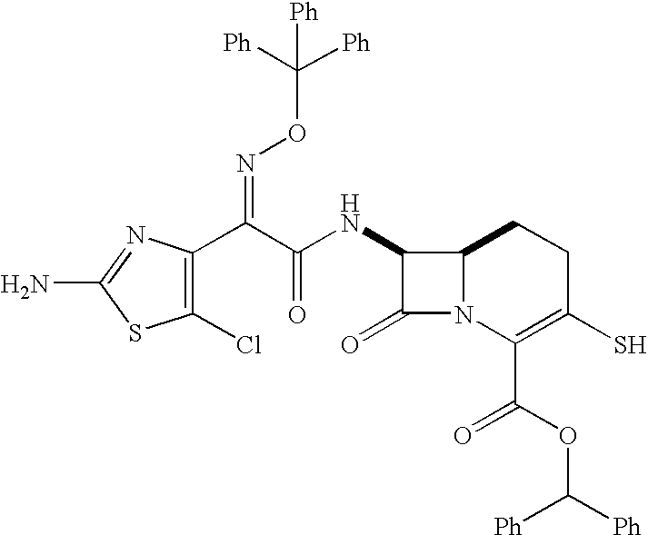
C1(Cl)=C(C(C(=O)NC2C(=O)N3C2CCC(S)=C3C(OC([Ph])[Ph])=O)=NOC([Ph])([Ph])[Ph])N=C(N)S1
